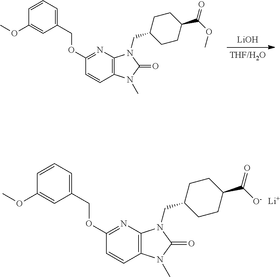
C1(OCC2=CC=CC(OC)=C2)=NC2=C(C=C1)N(C)C(=O)N2CC1CCC(C(=O)OC)CC1.[LiOH].C1(OCC2=CC=CC(OC)=C2)=NC2=C(C=C1)N(C)C(=O)N2CC1CCC(C(=O)[O-])CC1.[Li]
